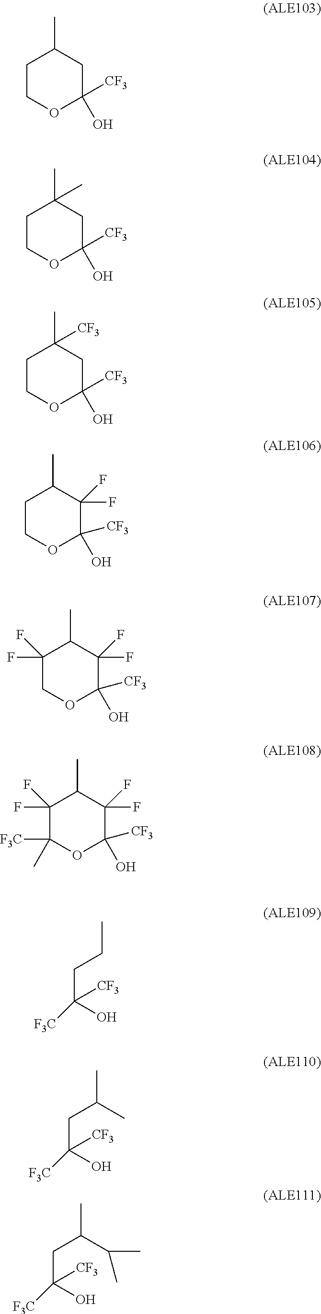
C1COC(O)([CF3])CC1C.C1COC(O)([CF3])CC1(C)C.C1COC(O)([CF3])CC1(C)[CF3].C1COC(O)([CF3])C(F)(F)C1C.C1(F)(F)COC(O)([CF3])C(F)(F)C1C.C1(F)(F)C([F3C])(C)OC(O)([CF3])C(F)(F)C1C.CCCC([CF3])(O)[F3C].CC(CC([CF3])(O)[F3C])C.CC(CC([CF3])(O)[F3C])C(C)C
